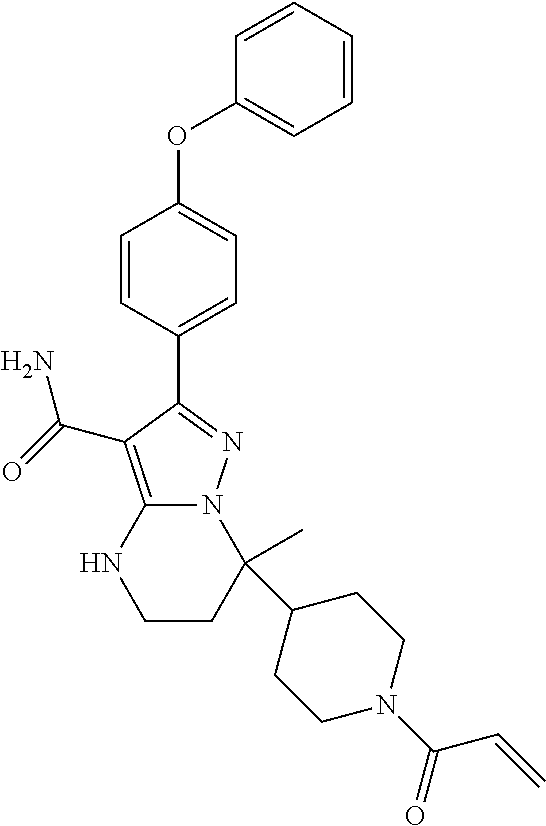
C1(C)(C2CCN(C(C=C)=O)CC2)N2C(=C(C(=O)N)C(C3=CC=C(OC4=CC=CC=C4)C=C3)=N2)NCC1
